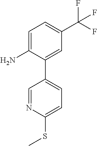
C1=C(N)C(C2=CC=C(SC)N=C2)=CC(C(F)(F)F)=C1
